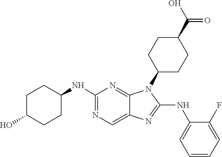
N1=C(NC2CCC(O)CC2)N=C2C(=C1)N=C(NC1=CC=CC=C1F)N2C1CCC(C(O)=O)CC1
